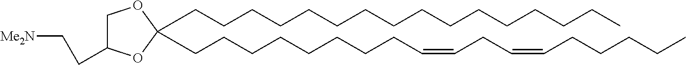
C(CCCCCCCCCCCCCC)CC1(CCCCCCCCC=CCC=CCCCCC)OCC(CC[Me2N])O1
